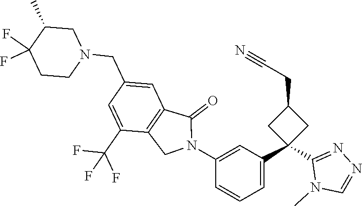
C1(CN2CC(C)C(F)(F)CC2)=CC2=C(C(C(F)(F)F)=C1)CN(C1=CC(C3(C4=NN=CN4C)CC(CC#N)C3)=CC=C1)C2=O
